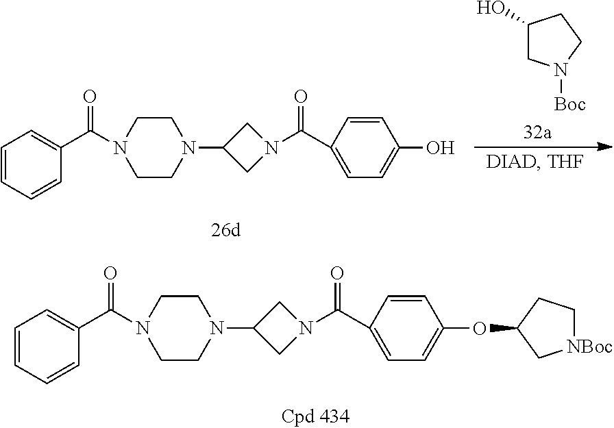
C1=CC=CC(C(N2CCN(C3CN(C(C4=CC=C(OC5CC[NBoc]C5)C=C4)=O)C3)CC2)=O)=C1.C1=CC=CC(C(N2CCN(C3CN(C(C4=CC=C(O)C=C4)=O)C3)CC2)=O)=C1.C1(O)CN([Boc])CC1
